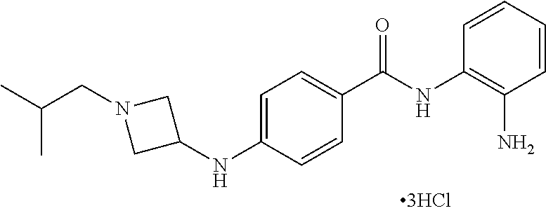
C1=CC=CC(N)=C1NC(C1=CC=C(NC2CN(CC(C)C)C2)C=C1)=O
